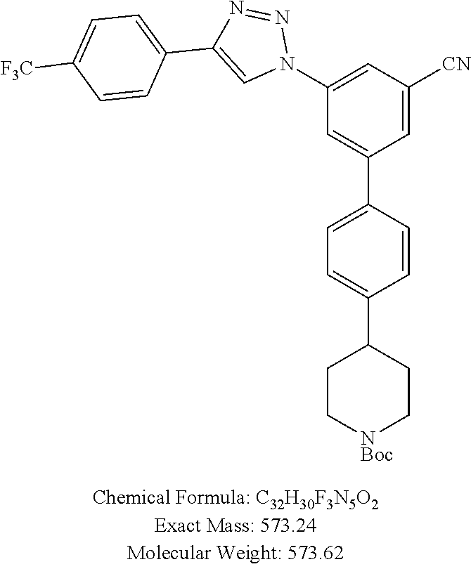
N1=NC(C2=CC=C([F3C])C=C2)=CN1C1=CC([CN])=CC(C2=CC=C(C3CC[NBoc]CC3)C=C2)=C1
